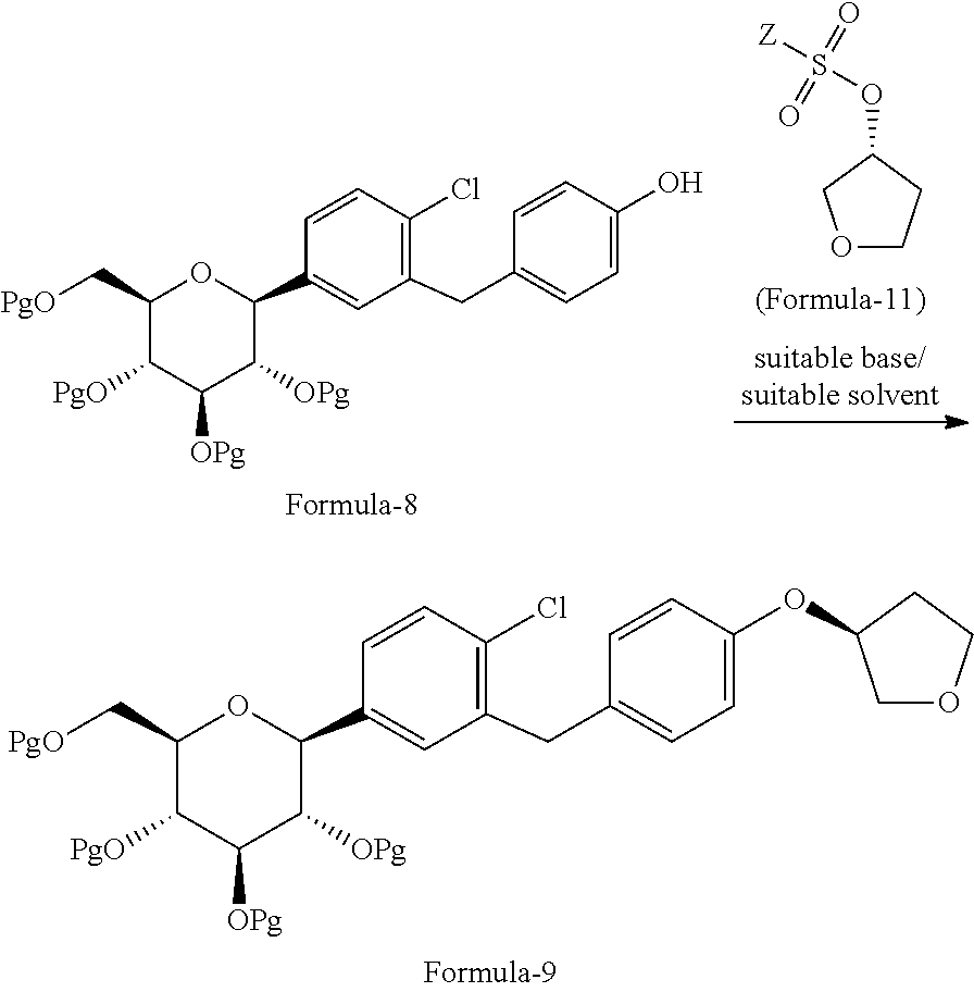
O1CCC(OS([Z])(=O)=O)C1.C1([PgO])C([OPg])C([OPg])C(C2=CC(CC3=CC=C(O)C=C3)=C(Cl)C=C2)OC1C[PgO].C1([PgO])C([OPg])C([OPg])C(C2=CC(CC3=CC=C(OC4COCC4)C=C3)=C(Cl)C=C2)OC1C[PgO]
